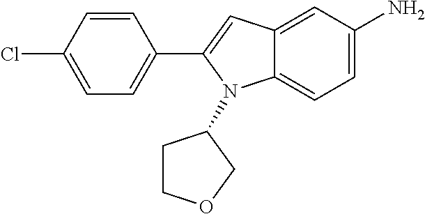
C1=CC(C2=CC3=CC(N)=CC=C3N2C2CCOC2)=CC=C1Cl
